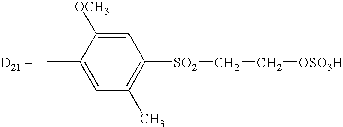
CC1=CC(C)=C([SO2]CC[OSO3H])C=C1[OCH3]
